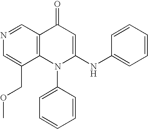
N1=CC2=C(C(COC)=C1)N(C1=CC=CC=C1)C(NC1=CC=CC=C1)=CC2=O
